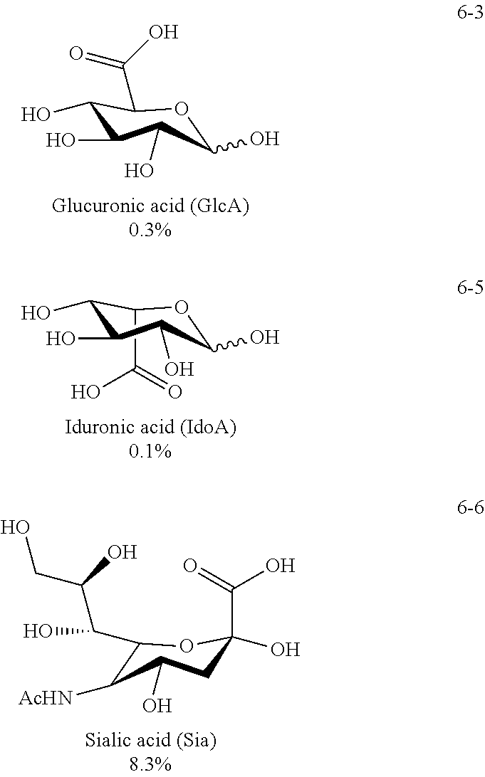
C1(O)OC(C(O)=O)C(O)C(O)C1O.C1(C(=O)O)OC(O)C(O)C(O)C1O.C1([AcHN])C(C(C(CO)O)O)OC(C(=O)O)(O)CC1O
